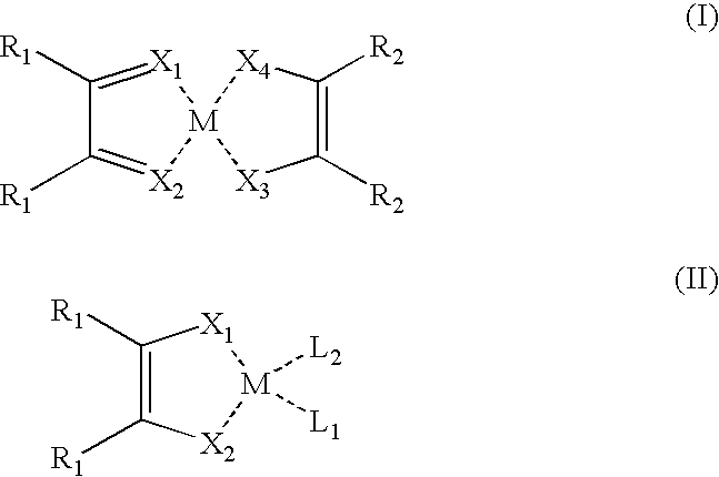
C1([R1])=[X1][M]2([X2]=C1[R1])[X3]C([R2])=C([R2])[X4]2.C1([R1])=C([R1])[X2][M]([L1])([L2])[X1]1
